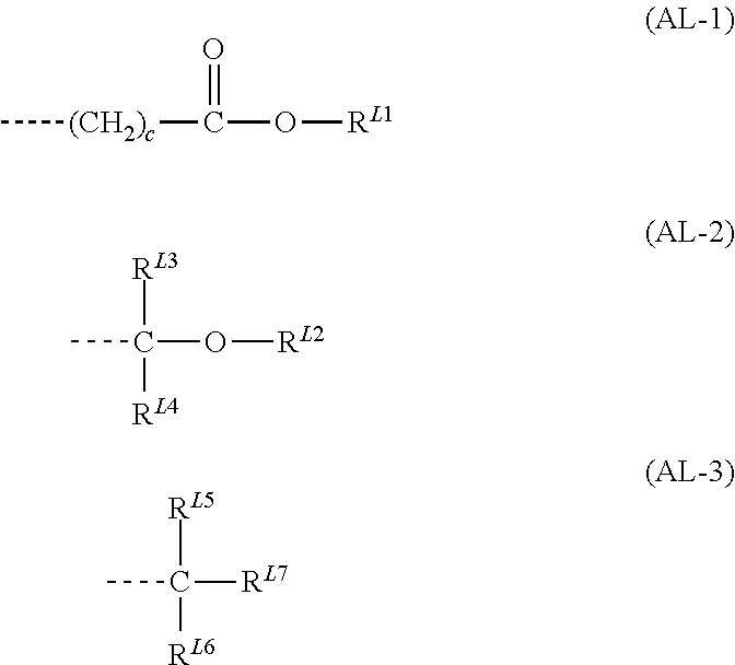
C[(CH2)c]C(=O)O[RL1].CC(O[RL2])([RL4])[RL3].CC([RL7])([RL6])[RL5]
